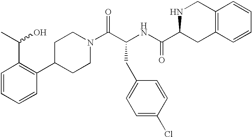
C1=CC=CC(C2CCN(C(C(CC3=CC=C(Cl)C=C3)NC(=O)C3CC4=C(CN3)C=CC=C4)=O)CC2)=C1C(C)O
